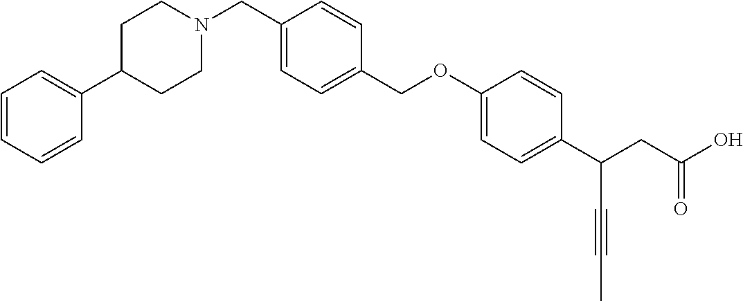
N1(CC2=CC=C(COC3=CC=C(C(CC(O)=O)C#CC)C=C3)C=C2)CCC(C2=CC=CC=C2)CC1
